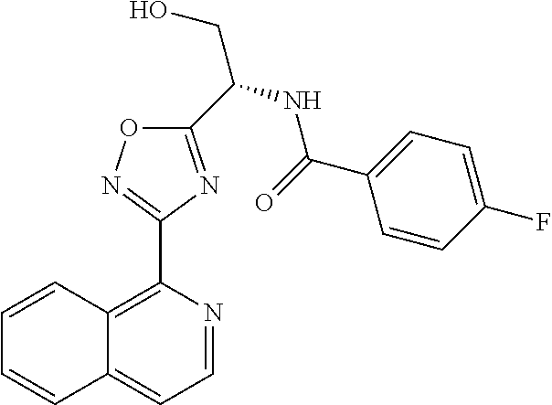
C1=CC2=C(C3=NOC(C(CO)NC(=O)C4=CC=C(F)C=C4)=N3)N=CC=C2C=C1
